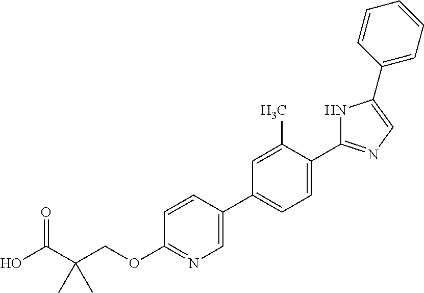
OC(C(COC1=NC=C(C2=CC=C(C3=NC=C(C4=CC=CC=C4)N3)C(C)=C2)C=C1)(C)C)=O
